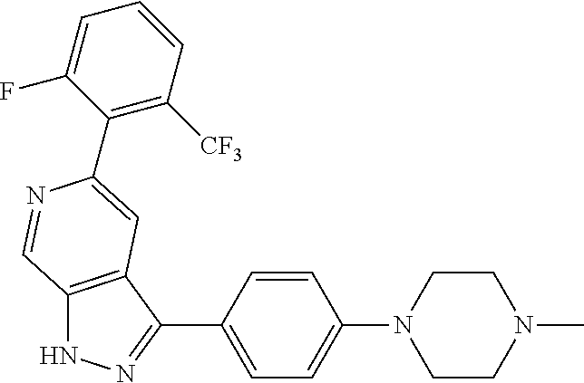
C12=C(C(C3=CC=C(N4CCN(C)CC4)C=C3)=NN1)C=C(C1=C([CF3])C=CC=C1F)N=C2
